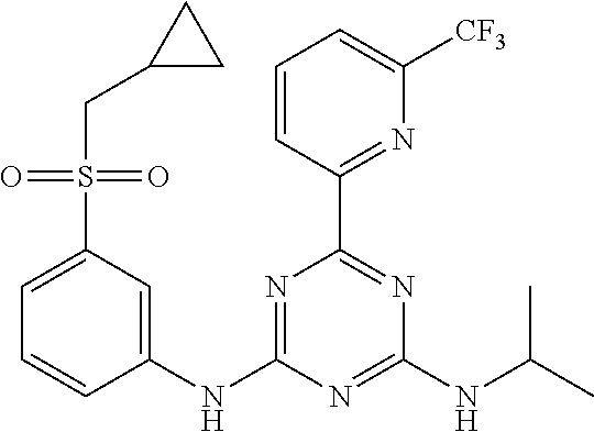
C1=CC(C2=NC(NC(C)C)=NC(NC3=CC(S(=O)(CC4CC4)=O)=CC=C3)=N2)=NC([CF3])=C1
